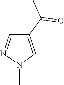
C1(C(C)=O)=CN(C)N=C1
